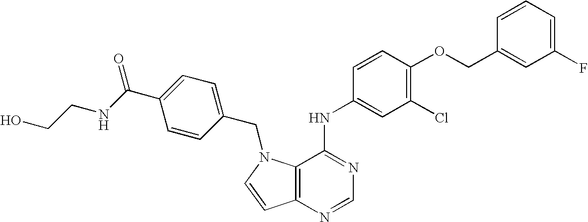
C1(F)=CC=CC(COC2=C(Cl)C=C(NC3=NC=NC4=C3N(CC3=CC=C(C(NCCO)=O)C=C3)C=C4)C=C2)=C1
